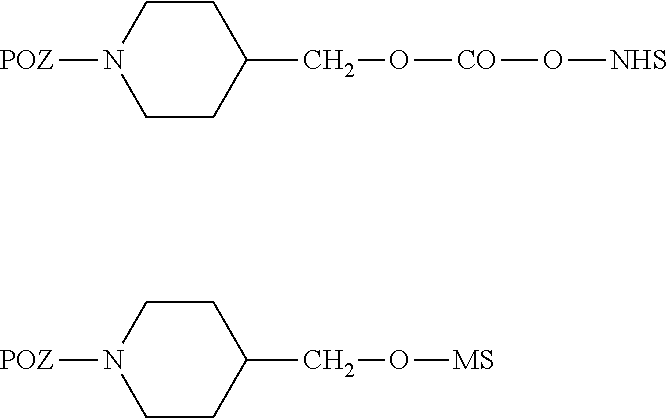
C1CN([POZ])CCC1CO[CO]O[NHS].C1CN([POZ])CCC1CO[MS]
